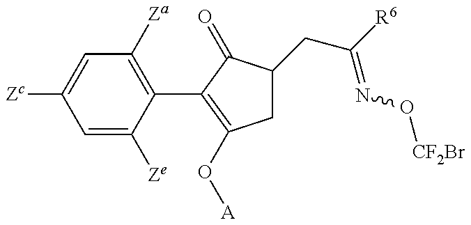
C1=C([Ze])C(C2=C(O[A])CC(CC(=NO[CF2Br])[R6])C2=O)=C([Za])C=C1[Zc]
